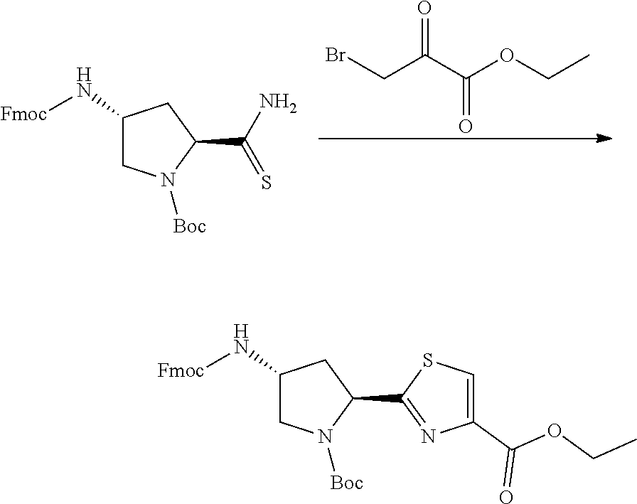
BrCC(C(OCC)=O)=O.C1(N[Fmoc])CN([Boc])C(C(N)=S)C1.C1(N[Fmoc])CN([Boc])C(C2=NC(C(OCC)=O)=CS2)C1
